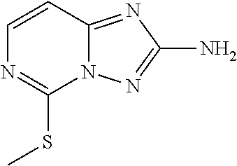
C1=CC2=NC(N)=NN2C(SC)=N1
